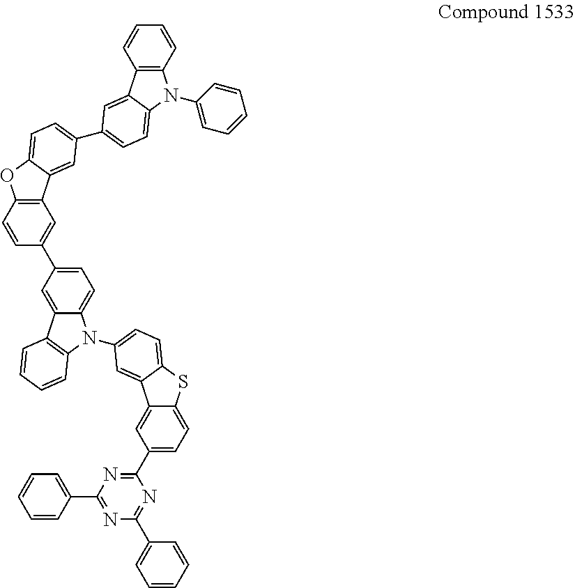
C1=CC(C2=NC(C3=CC=CC=C3)=NC(C3=CC=C4C(=C3)C3=CC(N5C6=CC=C(C7=CC8=C(C=C7)OC7=CC=C(C9=CC=C%10C(=C9)C9=C(C=CC=C9)N%10C9=CC=CC=C9)C=C87)C=C6C6=C5C=CC=C6)=CC=C3S4)=N2)=CC=C1
